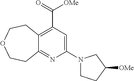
C12=C(C(=O)[OMe])C=C(N3CCC([OMe])C3)N=C1CCOCC2
